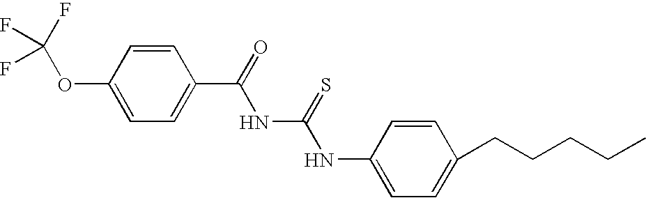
C1(OC(F)(F)F)=CC=C(C(NC(NC2=CC=C(CCCCC)C=C2)=S)=O)C=C1
